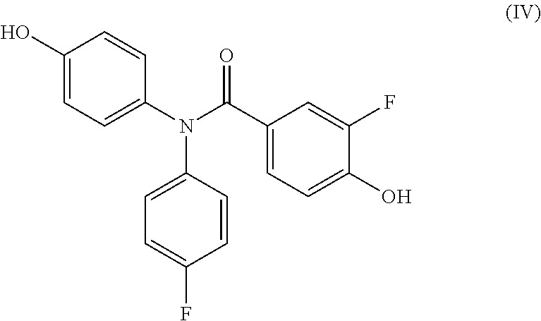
C1=C(N(C(C2=CC=C(O)C(F)=C2)=O)C2=CC=C(F)C=C2)C=CC(O)=C1
